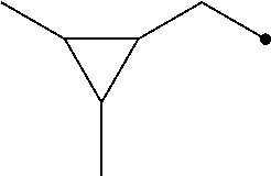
C1(CC)C(C)C1C
